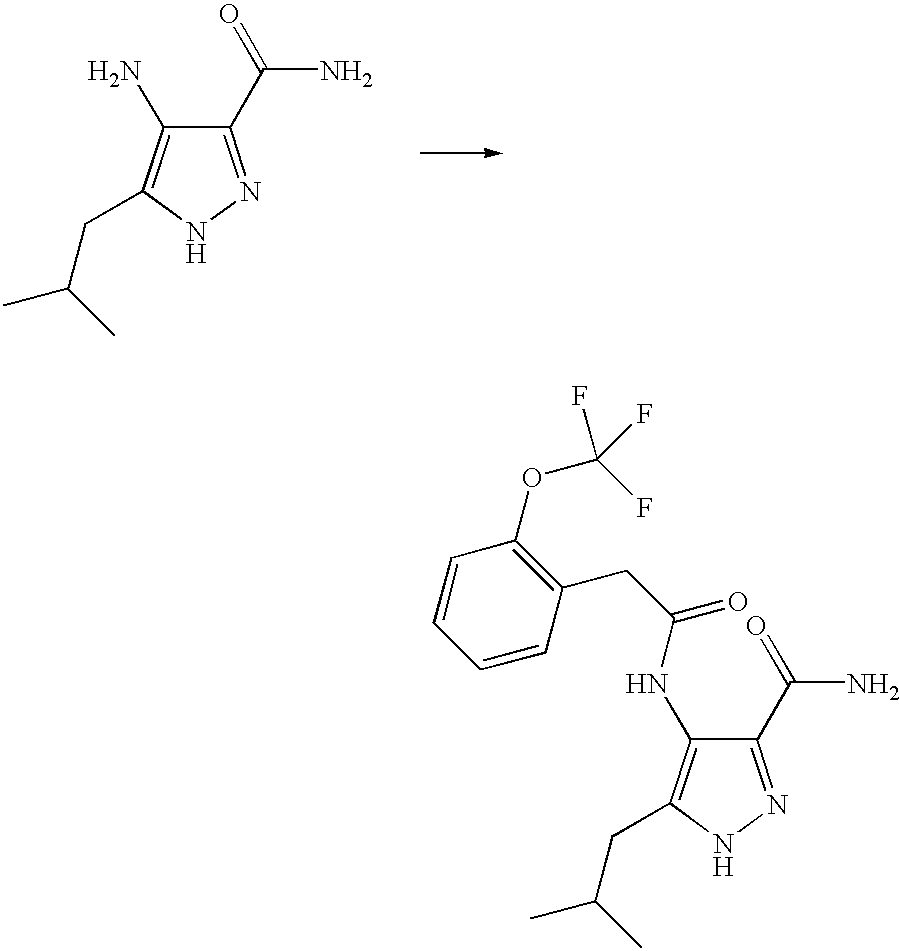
C1(C(N)=O)=NNC(CC(C)C)=C1NC(CC1=C(OC(F)(F)F)C=CC=C1)=O.C1(C(N)=O)=NNC(CC(C)C)=C1N
